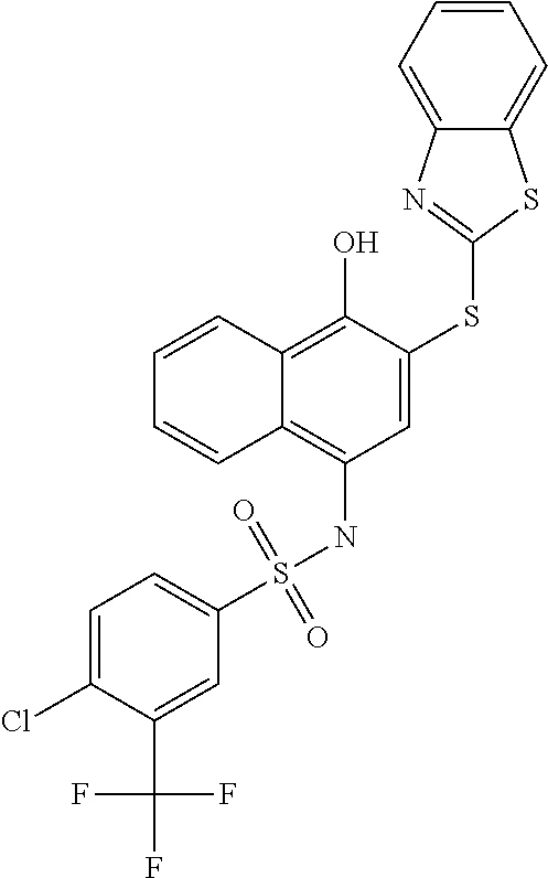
C1=C(SC2=NC3=CC=CC=C3S2)C(O)=C2C(=C1NS(C1=CC=C(Cl)C(C(F)(F)F)=C1)(=O)=O)C=CC=C2
